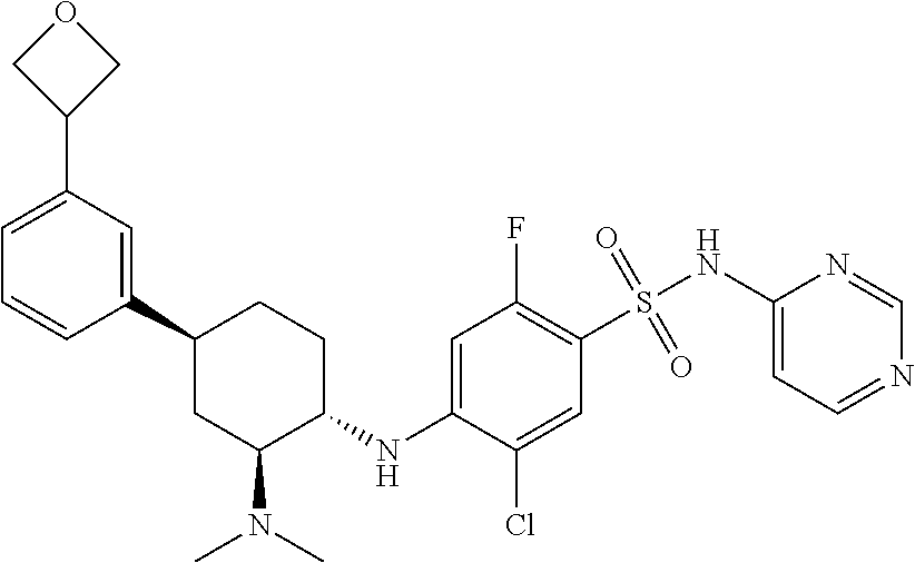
C1=CC(C2CC(N(C)C)C(NC3=CC(F)=C(S(=O)(=O)NC4=CC=NC=N4)C=C3Cl)CC2)=CC(C2COC2)=C1
